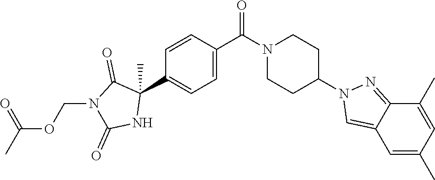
C1=C(C(N2CCC(N3C=C4C(=N3)C(C)=CC(C)=C4)CC2)=O)C=CC(C2(C)C(=O)N(COC(=O)C)C(=O)N2)=C1
